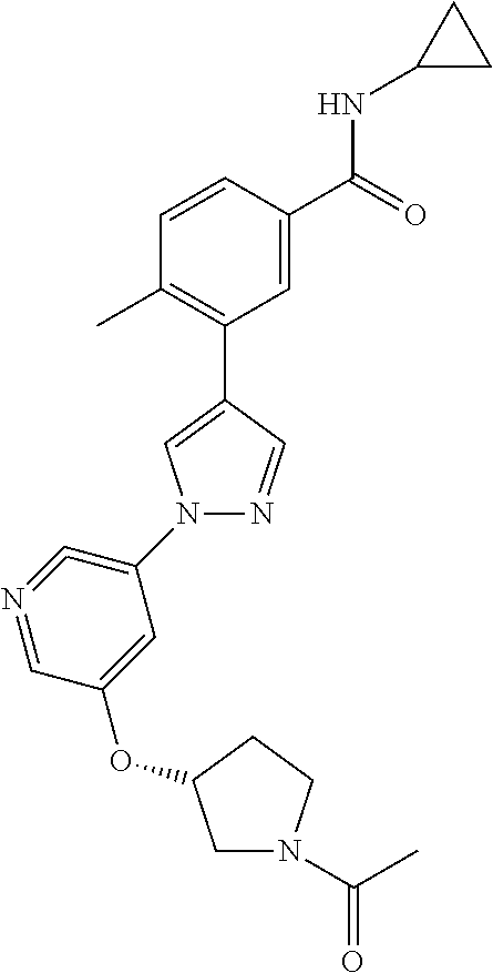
C1=C(C(=O)NC2CC2)C=CC(C)=C1C1=CN(C2=C=N=CC(OC3CN(C(C)=O)CC3)=C2)N=C1
